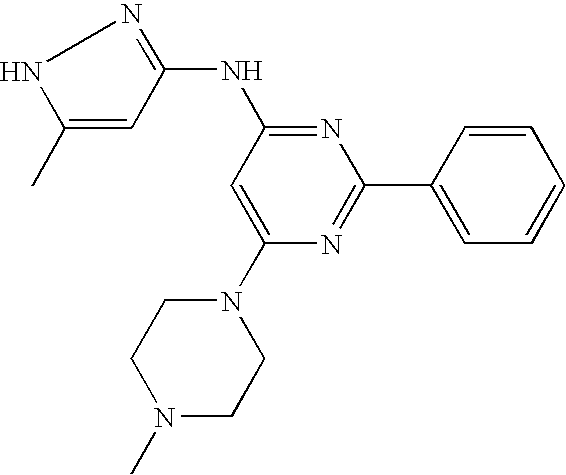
C1=C(N2CCN(C)CC2)N=C(C2=CC=CC=C2)N=C1NC1=NNC(C)=C1
